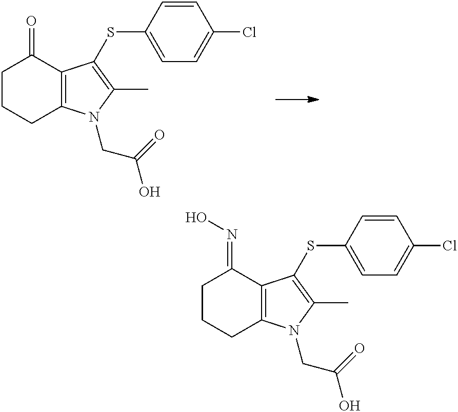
C1CCC2=C(C1=O)C(SC1=CC=C(Cl)C=C1)=C(C)N2CC(O)=O.C1CCC2=C(C1=NO)C(SC1=CC=C(Cl)C=C1)=C(C)N2CC(O)=O
